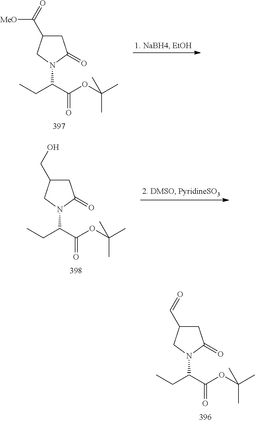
C1C(C([MeO])=O)CN(C(C(OC(C)(C)C)=O)CC)C1=O.C1C(CO)CN(C(C(OC(C)(C)C)=O)CC)C1=O.C1C(C=O)CN(C(C(OC(C)(C)C)=O)CC)C1=O
